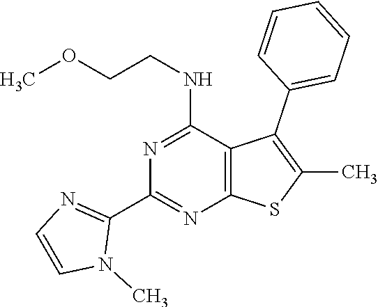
C12=C(C(NCCOC)=NC(C3=NC=CN3C)=N1)C(C1=CC=CC=C1)=C(C)S2
